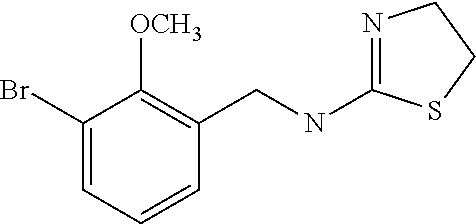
N1=C(NCC2=C([OCH3])C(Br)=CC=C2)SCC1
